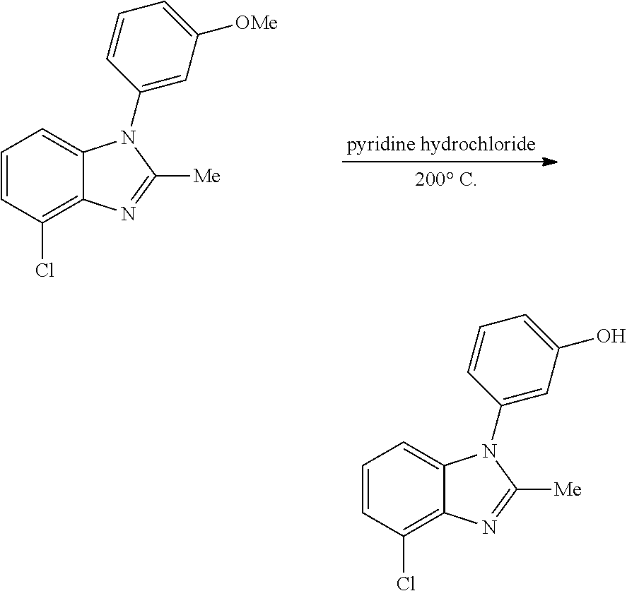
C1=CC(Cl)=C2C(=C1)N(C1=CC([OMe])=CC=C1)C([Me])=N2.C1=CC(Cl)=C2C(=C1)N(C1=CC(O)=CC=C1)C([Me])=N2
